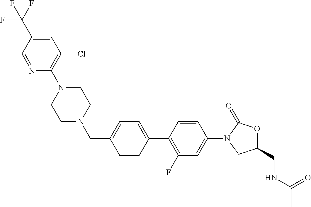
C1=CC(C2=C(F)C=C(N3CC(CNC(C)=O)OC3=O)C=C2)=CC=C1CN1CCN(C2=C(Cl)C=C(C(F)(F)F)C=N2)CC1
